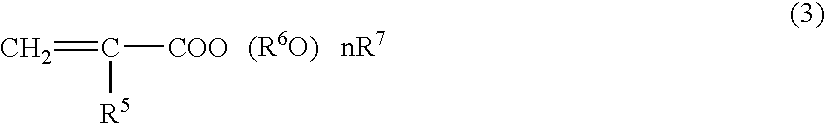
C=C([COO])[R5]
